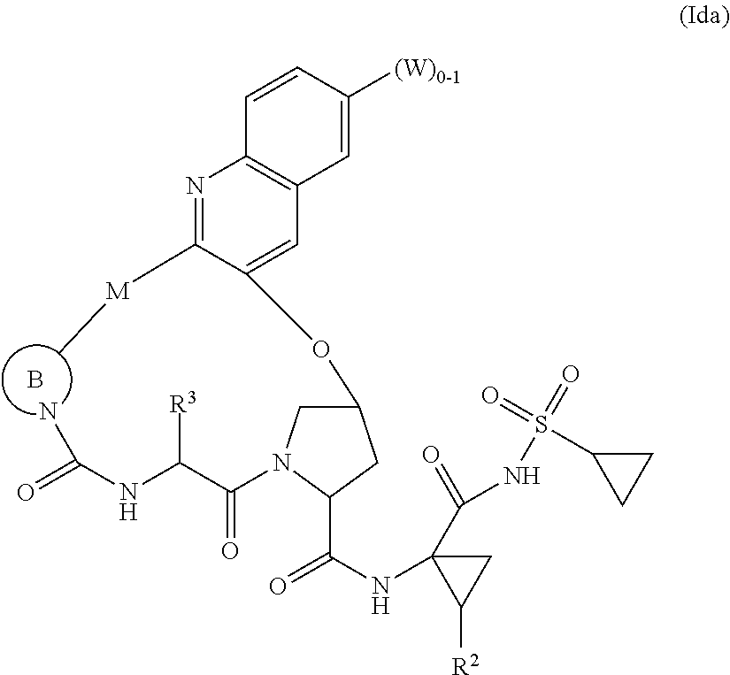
B.C1(OC2=CC3=C(N=C2[M]C)C=CC([(W)0-1])=C3)CN(C(C(NC(=O)N)[R3])=O)C(C(NC2(C(=O)NS(=O)(=O)C3CC3)CC2[R2])=O)C1
